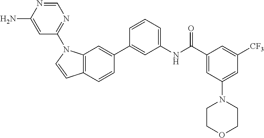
C12=C(C=CC(C3=CC(NC(C4=CC(N5CCOCC5)=CC([CF3])=C4)=O)=CC=C3)=C1)C=CN2C1=NC=NC(N)=C1
